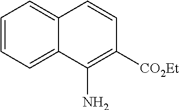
C1=CC=C2C(=C1)C=CC([CO2Et])=C2N
